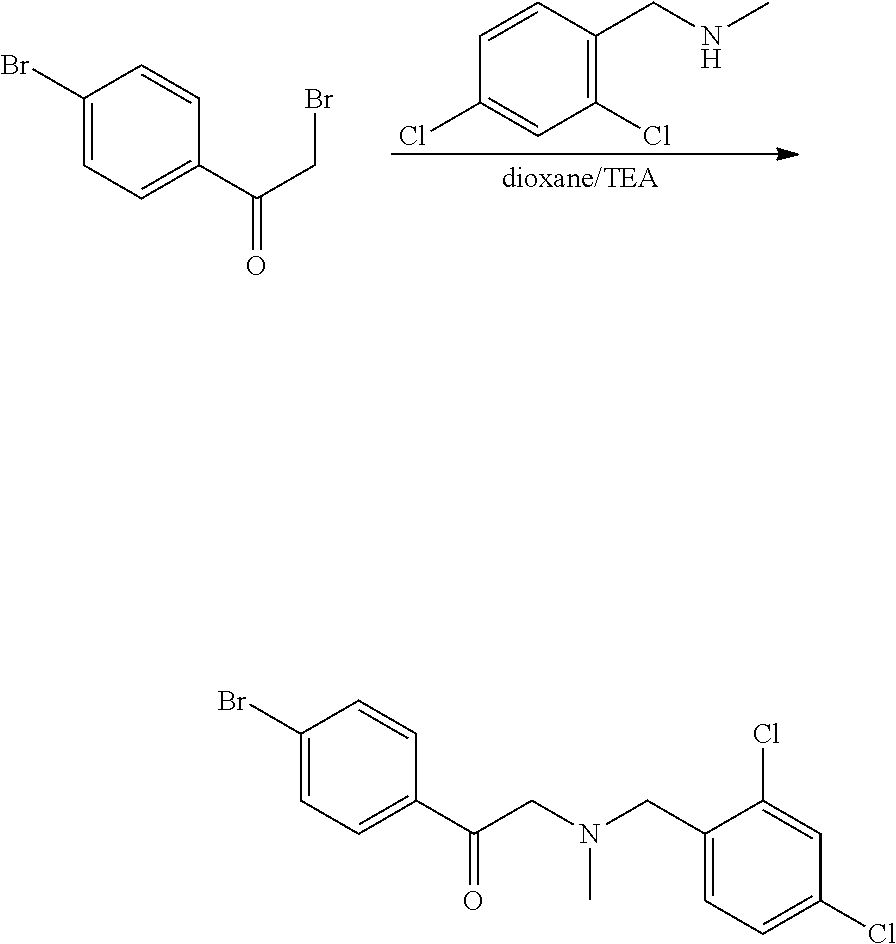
C1(Cl)=C(CNC)C=CC(Cl)=C1.C1(Br)=CC=C(C(CBr)=O)C=C1.C1(Br)=CC=C(C(CN(C)CC2=CC=C(Cl)C=C2Cl)=O)C=C1
